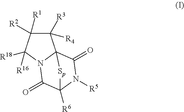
C1([R3])([R4])C([R1])([R2])C([R18])([R16])N2C13C(=O)N([R5])C([R6])(C2=O)[Sp]3
